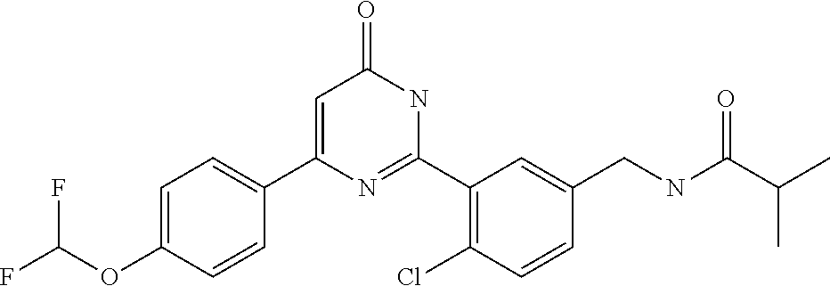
C1(C2=CC(=O)NC(C3=C(Cl)C=CC(CNC(C(C)C)=O)=C3)=N2)=CC=C(OC(F)F)C=C1
